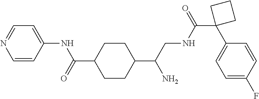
C1=CC(NC(=O)C2CCC(C(CNC(C3(C4=CC=C(F)C=C4)CCC3)=O)N)CC2)=CC=N1
